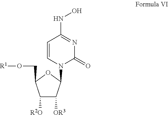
C1([R2O])C([OR3])C(N2C(=O)N=C(NO)C=C2)OC1CO[R1]
